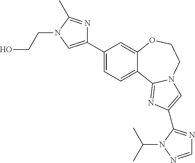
C1(C2=CN(CCO)C(C)=N2)=CC=C2C(=C1)OCCN1C2=NC(C2=NC=NN2C(C)C)=C1
